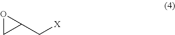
O1CC1C[X]
